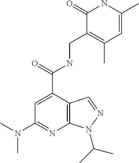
C12=C(C(C(=O)NCC3=C(C)C=C(C)NC3=O)=CC(N(C)C)=N1)C=NN2C(C)C
